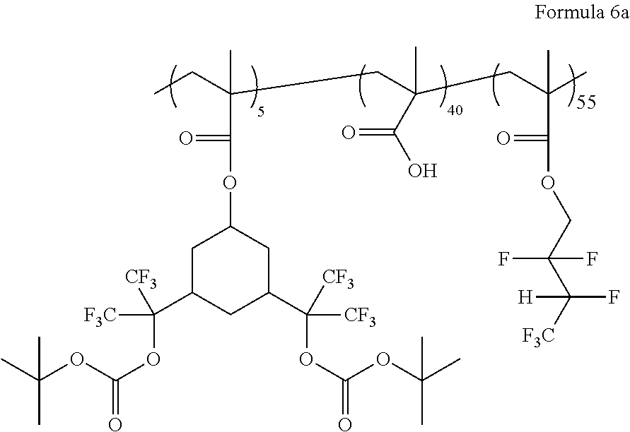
CCC(CC(CC(C)(C)C(=O)OCC(C([F3C])([H])F)(F)F)(C(O)=O)C)(C(=O)OC1CC(C(OC(OC(C)(C)C)=O)([F3C])[CF3])CC(C(OC(OC(C)(C)C)=O)([CF3])[CF3])C1)C
